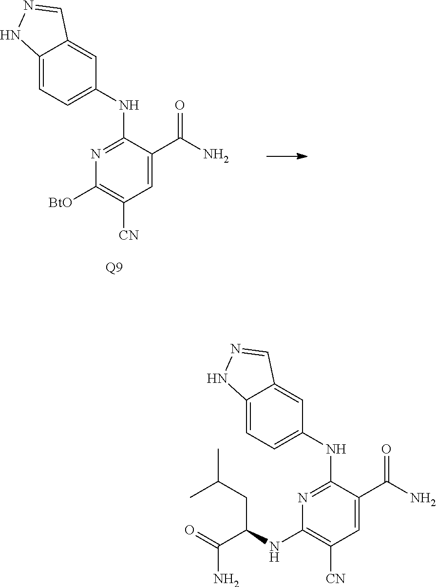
C12=CC=C(NC3=NC([BtO])=C([CN])C=C3C(N)=O)C=C1C=NN2.[Q9].C12=CC=C(NC3=NC(NC(C(=O)N)CC(C)C)=C([CN])C=C3C(N)=O)C=C1C=NN2
